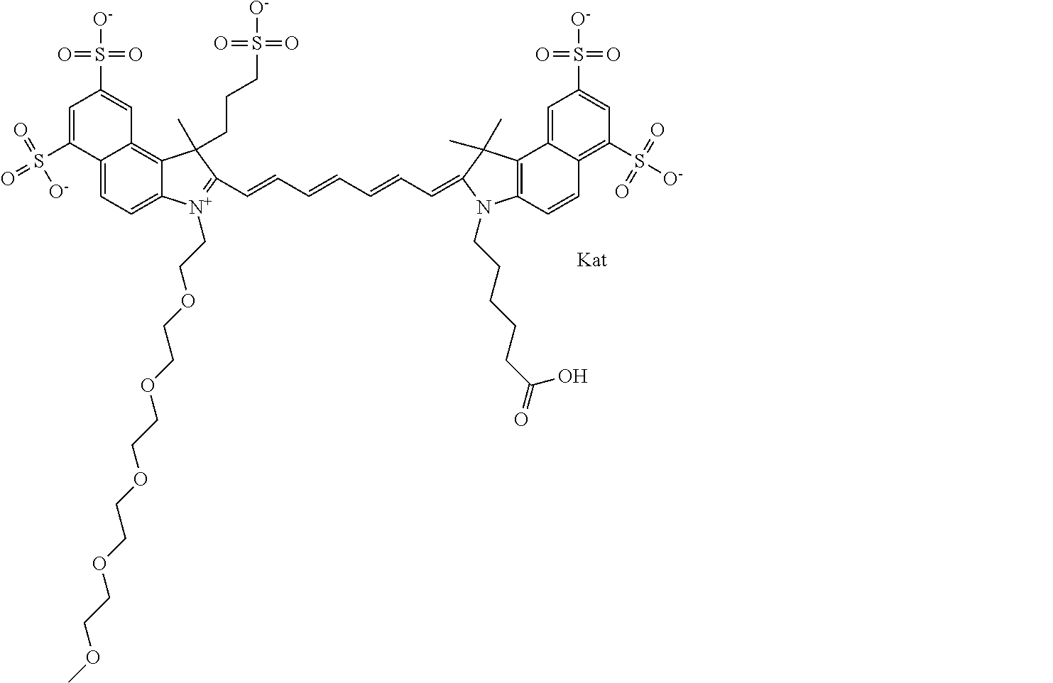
C12=CC=C3C(=C1C=C(S(=O)(=O)[O-])C=C2S(=O)(=O)[O-])C(CCCS(=O)(=O)[O-])(C)C(C=CC=CC=CC=C1C(C)(C)C2=C(C=CC4=C(S([O-])(=O)=O)C=C(S(=O)(=O)[O-])C=C42)N1CCCCCC(O)=O)=[N+]3CCOCCOCCOCCOCCOC
